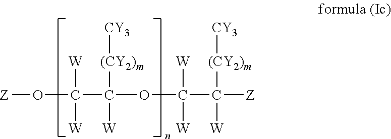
C(C([Z])([(CY2)m][CY3])[W])(OC(C([W])([W])O[Z])([(CY2)m][CY3])[W])([W])[W]
